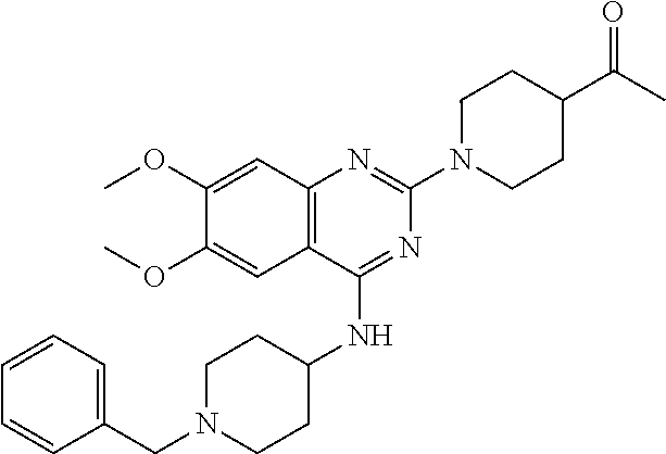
C12=C(C(NC3CCN(CC4=CC=CC=C4)CC3)=NC(N3CCC(C(C)=O)CC3)=N1)C=C(OC)C(OC)=C2
